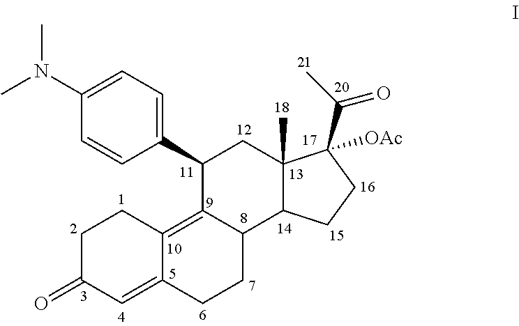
C1(N(C)C)=CC=C(C2C3=C4C(=CC(=O)CC4)CCC3C3C(C)(C2)C(C(=O)C)([OAc])CC3)C=C1
